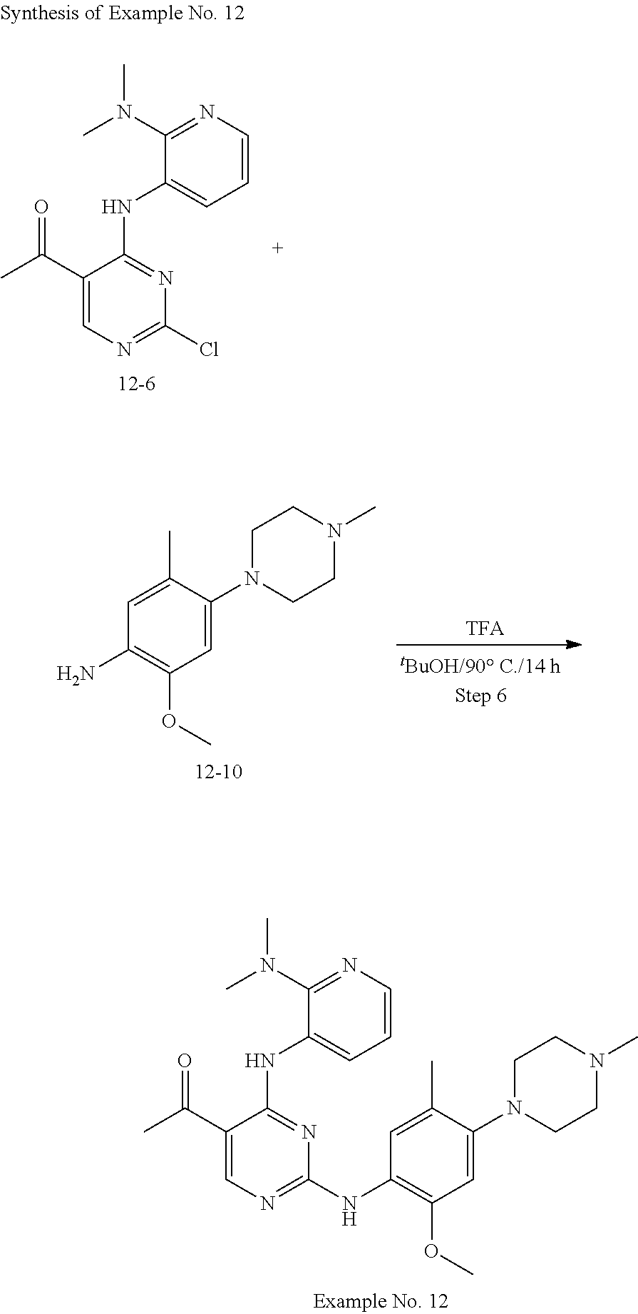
N(C1=NC(NC2=C(OC)C=C(N3CCN(C)CC3)C(C)=C2)=NC=C1C(C)=O)C1=CC=CN=C1N(C)C.C1=CN=C(N(C)C)C(NC2=NC(Cl)=NC=C2C(C)=O)=C1.C1=C(C)C(N2CCN(C)CC2)=CC(OC)=C1N
